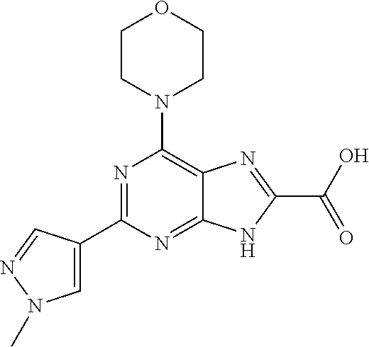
N1=C(C2=CN(C)N=C2)N=C2C(=C1N1CCOCC1)N=C(C(O)=O)N2
